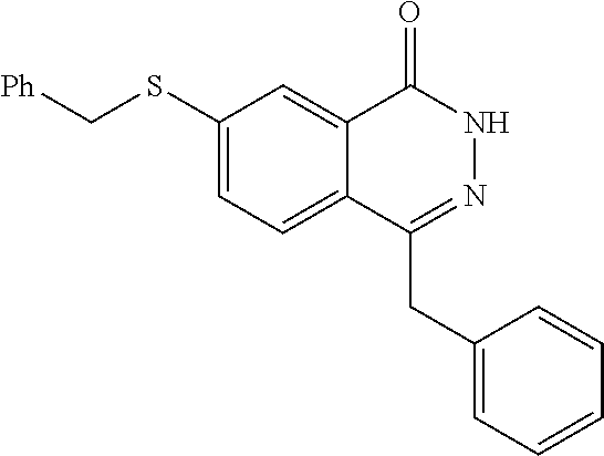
C1(SC[Ph])=CC=C2C(=C1)C(=O)NN=C2CC1=CC=CC=C1
